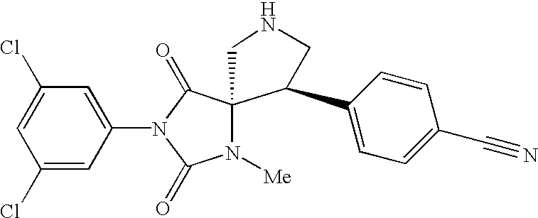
C1=C(Cl)C=C(N2C(=O)C3(N([Me])C2=O)CNCC3C2=CC=C(C#N)C=C2)C=C1Cl
